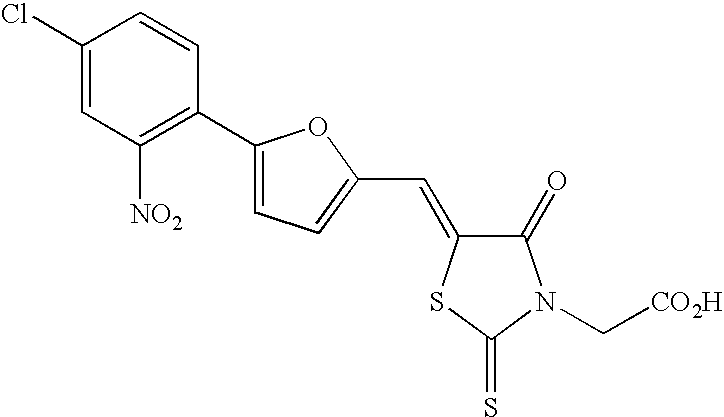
C1(C2=C([NO2])C=C(Cl)C=C2)=CC=C(C=C2C(=O)N(C[CO2H])C(=S)S2)O1
